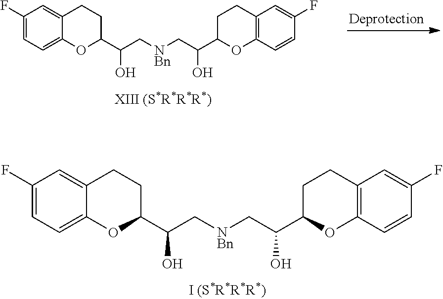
C1(F)=CC=C2C(=C1)CCC(C(C[NBn]CC(C1OC3=C(CC1)C=C(F)C=C3)O)O)O2.C1(F)=CC=C2C(=C1)CCC(C(C[NBn]CC(C1OC3=C(CC1)C=C(F)C=C3)O)O)O2
